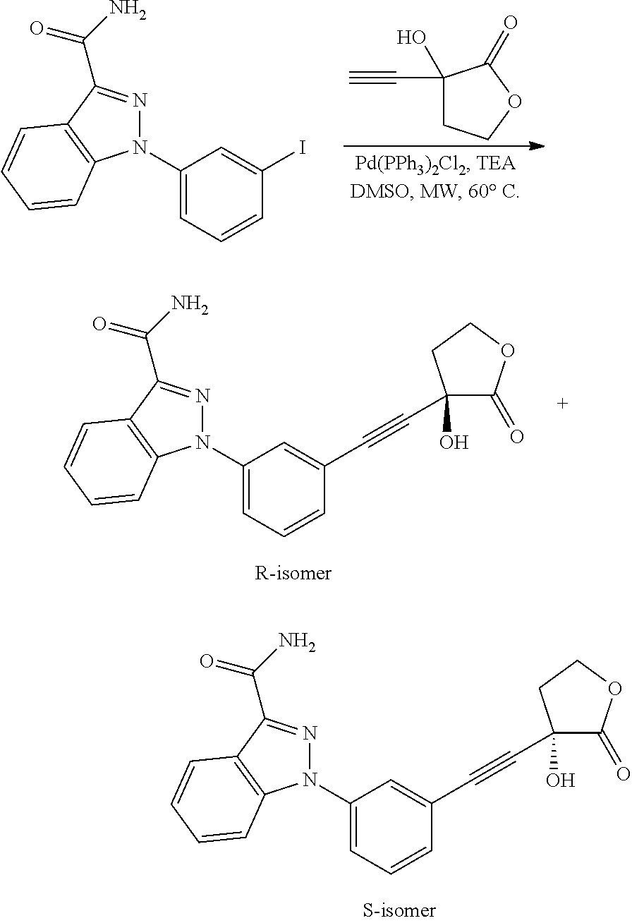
C1(C#C)(O)CCOC1=O.C1(N2N=C(C(N)=O)C3=C2C=CC=C3)=CC=CC(I)=C1.C1(N2N=C(C(N)=O)C3=C2C=CC=C3)=CC=CC(C#CC2(O)C(=O)OCC2)=C1.C1(N2N=C(C(N)=O)C3=C2C=CC=C3)=CC=CC(C#CC2(O)C(=O)OCC2)=C1
